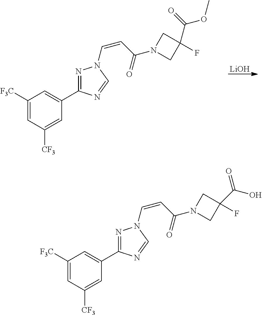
[LiOH].C1([F3C])=CC([CF3])=CC(C2=NN(C=CC(N3CC(C(=O)OC)(F)C3)=O)C=N2)=C1.C1([F3C])=CC([CF3])=CC(C2=NN(C=CC(N3CC(C(=O)O)(F)C3)=O)C=N2)=C1
